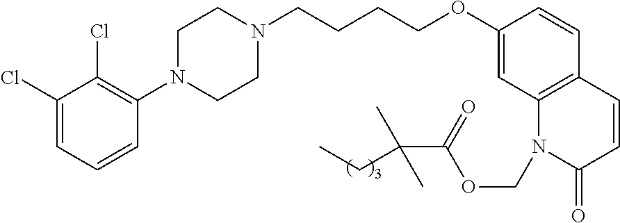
C1(Cl)=CC=CC(N2CCN(CCCCOC3=CC4=C(C=C3)C=CC(=O)N4COC(C(C)(CC)C)=O)CC2)=C1Cl
